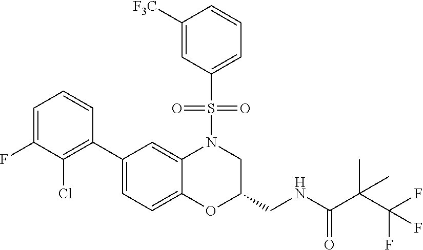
C1=C(F)C(Cl)=C(C2=CC=C3C(=C2)N(S(C2=CC=CC([F3C])=C2)(=O)=O)CC(CNC(=O)C(C(F)(F)F)(C)C)O3)C=C1
